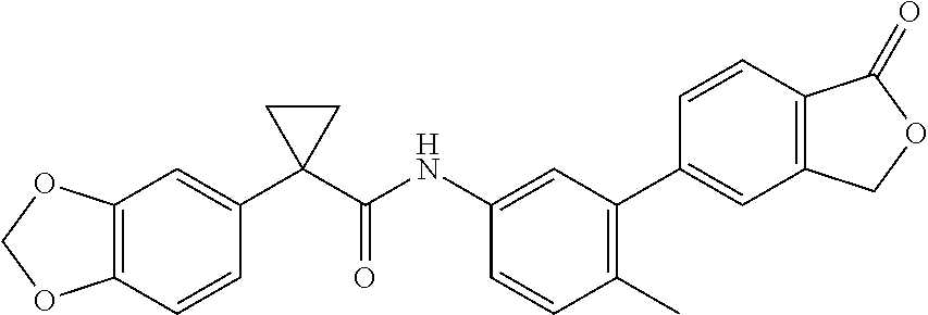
C1=CC2=C(C=C1C1(C(NC3=CC(C4=CC5=C(C=C4)C(=O)OC5)=C(C)C=C3)=O)CC1)OCO2
